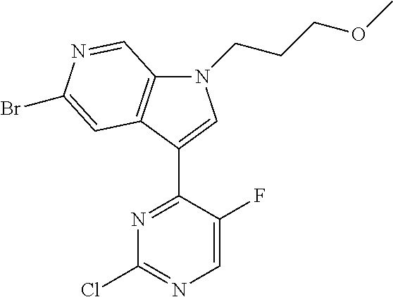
N1=C(C2=CN(CCCOC)C3=C2C=C(Br)N=C3)C(F)=CN=C1Cl
